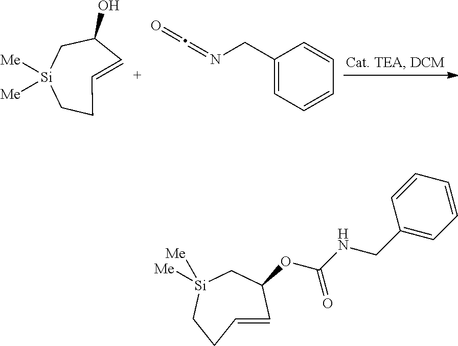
C1=CCC[Si]([Me])([Me])CC1O.C1(CN=C=O)=CC=CC=C1.C1C[Si]([Me])([Me])CC(OC(NCC2=CC=CC=C2)=O)C=C1
